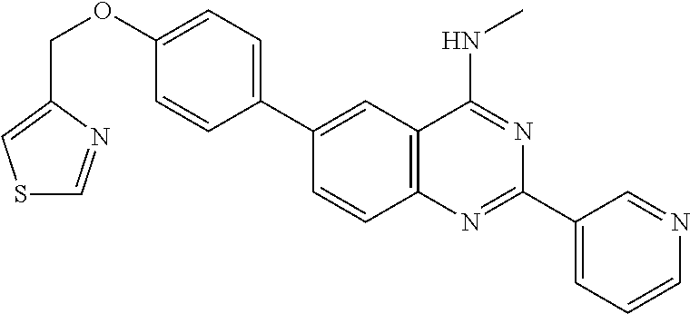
C1(C2=CC3=C(C=C2)N=C(C2=CC=CN=C2)N=C3NC)=CC=C(OCC2=CSC=N2)C=C1
